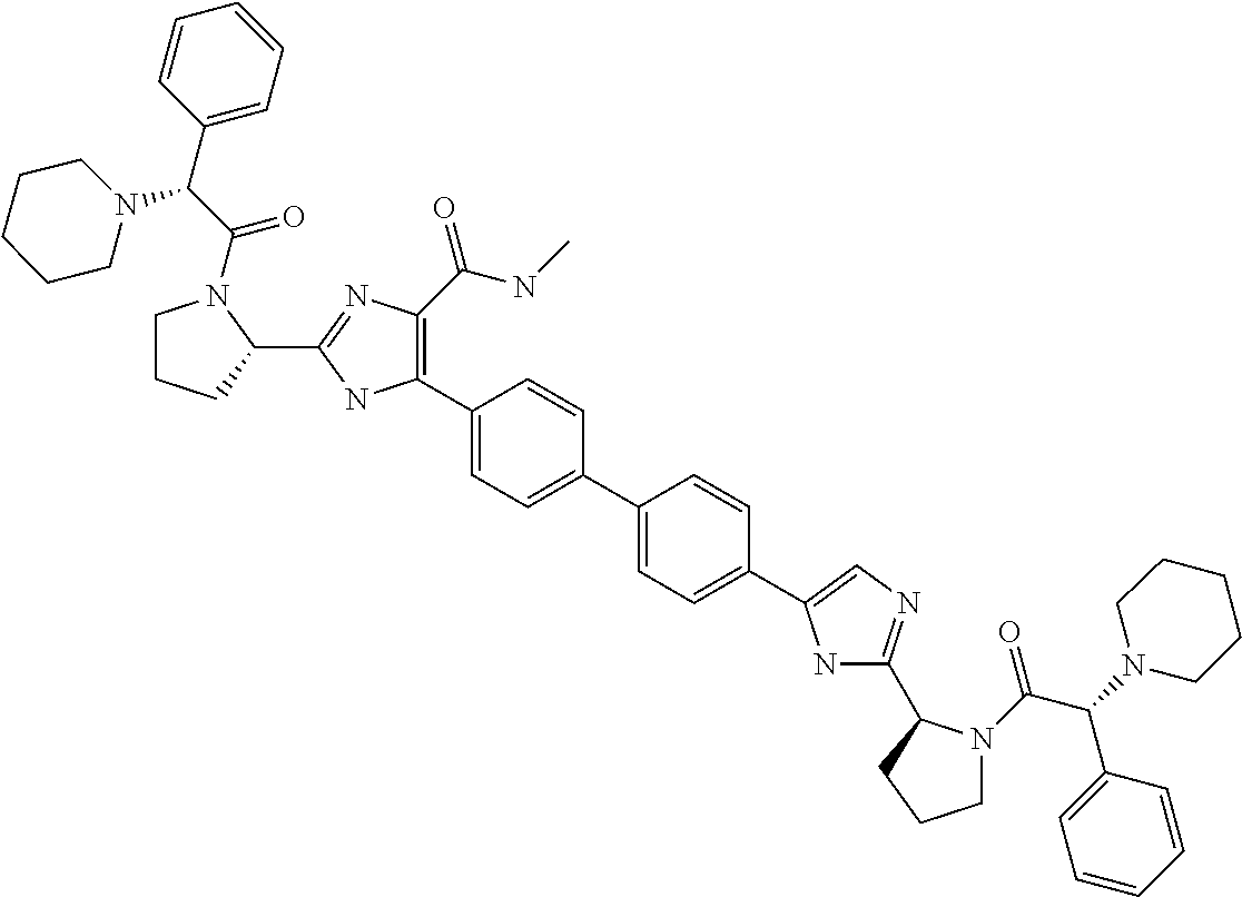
C1CCC(C2=NC(C(NC)=O)=C(C3=CC=C(C4=CC=C(C5=CN=C(C6N(C(C(C7=CC=CC=C7)N7CCCCC7)=O)CCC6)N5)C=C4)C=C3)N2)N1C(C(C1=CC=CC=C1)N1CCCCC1)=O
